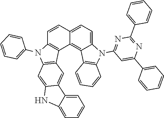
C1=C2C=CC3=C(C2=C2C(=C1)N(C1=NC(C4=CC=CC=C4)=NC(C4=CC=CC=C4)=C1)C1=C2C=CC=C1)C1=C(C=C2C(=C1)C1=CC=CC=C1N2)N3C1=CC=CC=C1
